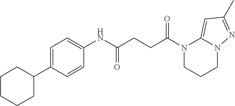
N1(C(=O)CCC(=O)NC2=CC=C(C3CCCCC3)C=C2)CCCN2C1=CC(C)=N2
